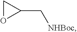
C1OC1C[NHBoc]
